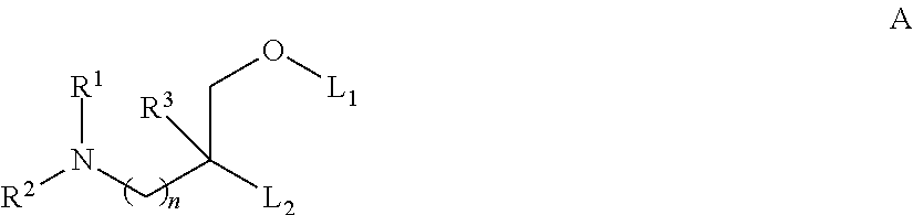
[R2]N(CC(CO[L1])([R3])[L2])[R1]
